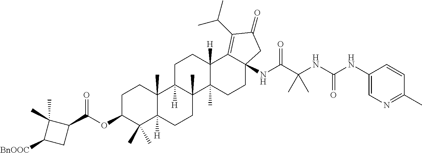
C1C2([H])C(C)(C3(C)C([H])(C1)C1=C(C(C)C)C(=O)CC1(NC(C(NC(NC1=CN=C(C)C=C1)=O)(C)C)=O)CC3)CCC1([H])C2(C)CCC(OC(C2C(C)(C)C([BnOOC])C2)=O)C1(C)C
